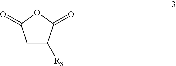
C1C([R3])C(=O)OC1=O
